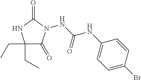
N(C(NC1=CC=C(Br)C=C1)=O)N1C(=O)C(CC)(CC)NC1=O
